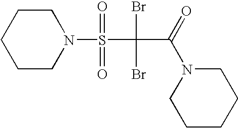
C1CN(S(=O)(=O)C(Br)(Br)C(=O)N2CCCCC2)CCC1
